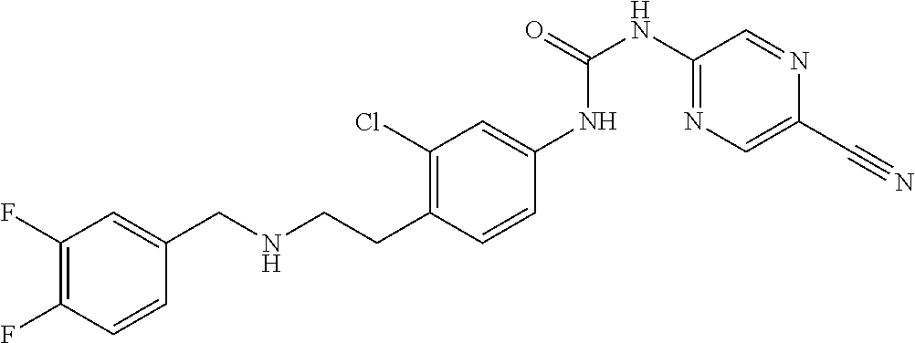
C1(F)=C(F)C=CC(CNCCC2=C(Cl)C=C(NC(NC3=NC=C(C#N)N=C3)=O)C=C2)=C1
